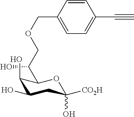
C1=CC(COCC(C2C(O)C(O)CC([CO2H])(O)O2)O)=CC=C1C#C
